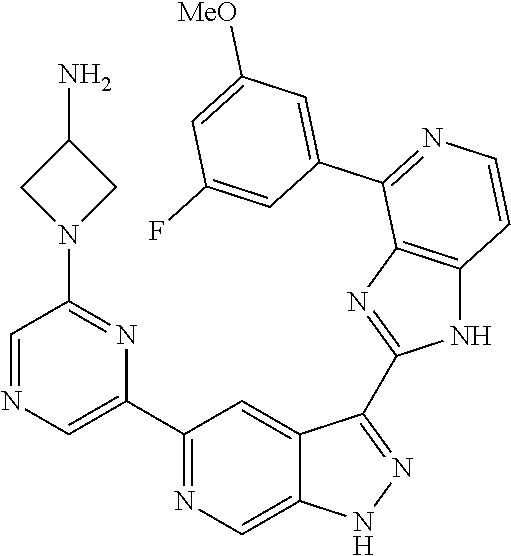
C1(C2=CN=CC(N3CC(N)C3)=N2)=NC=C2C(=C1)C(C1=NC3=C(N1)C=CN=C3C1=CC([MeO])=CC(F)=C1)=NN2
